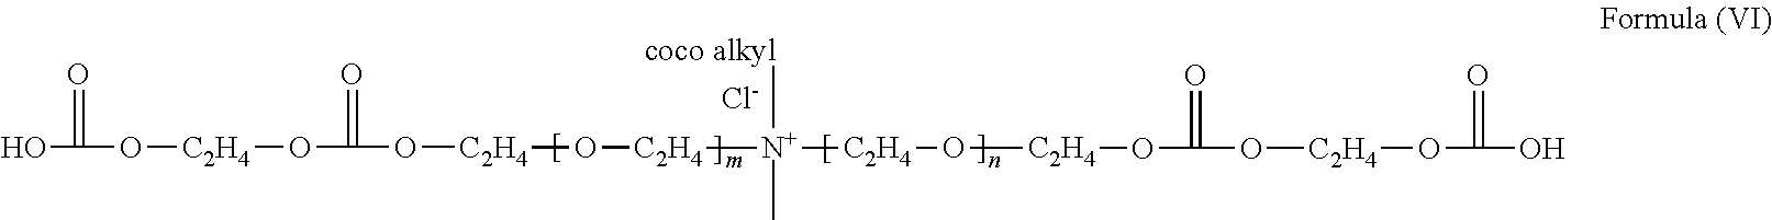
OC(=O)O[C2H4]OC(=O)O[C2H4]O[C2H4][N+]([C2H4]O[C2H4]OC(=O)O[C2H4]OC(=O)O)([coco alkyl])C.[Cl-]
